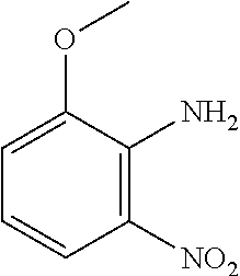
C1=CC([NO2])=C(N)C(OC)=C1
